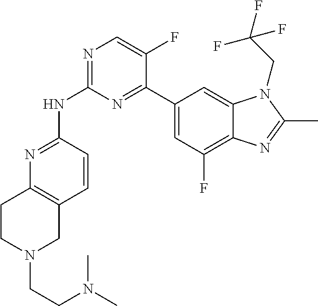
N1=C(NC2=NC=C(F)C(C3=CC(F)=C4C(=C3)N(CC(F)(F)F)C(C)=N4)=N2)C=CC2=C1CCN(CCN(C)C)C2
